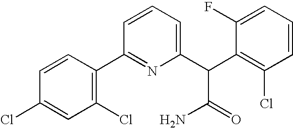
C1(Cl)=CC(Cl)=C(C2=NC(C(C3=C(Cl)C=CC=C3F)C(=O)N)=CC=C2)C=C1
